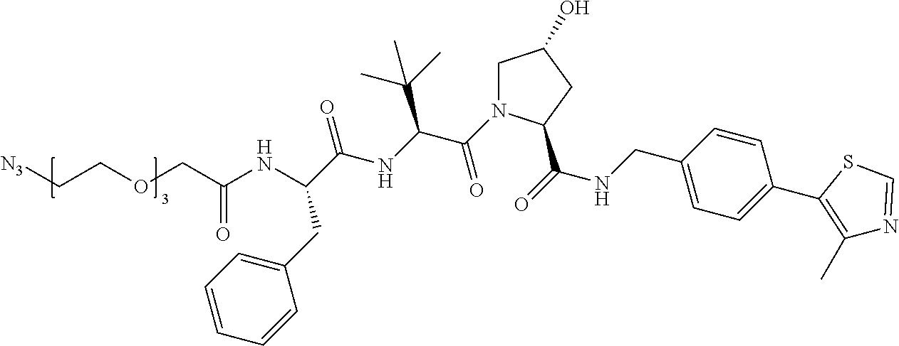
C1C(O)CC(C(=O)NCC2=CC=C(C3=C(C)N=CS3)C=C2)N1C(C(NC(C(NC(COCC[N3])=O)CC1=CC=CC=C1)=O)C(C)(C)C)=O
